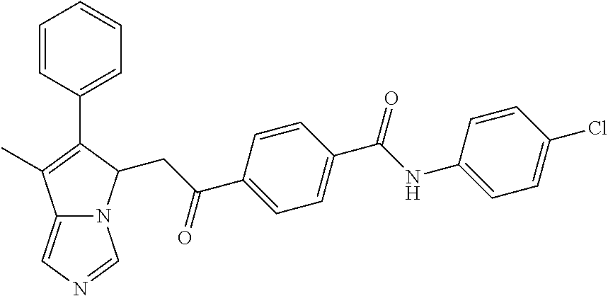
C1=CC(C(NC2=CC=C(Cl)C=C2)=O)=CC=C1C(CC1N2C(=CN=C2)C(C)=C1C1=CC=CC=C1)=O
